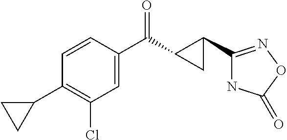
C1=CC(C(C2C(C3=NOC(=O)N3)C2)=O)=CC(Cl)=C1C1CC1
